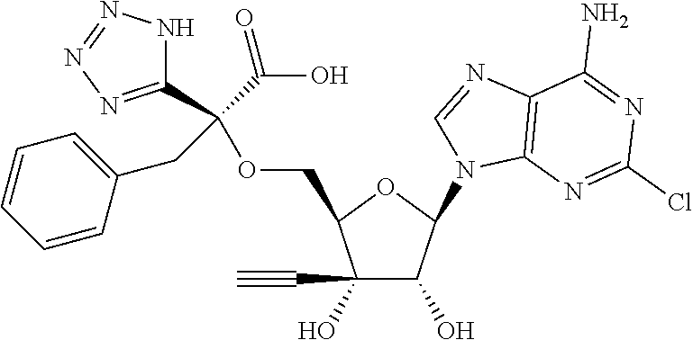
C1(O)(C#C)C(O)C(N2C3=C(N=C2)C(N)=NC(Cl)=N3)OC1COC(C1=NN=NN1)(C(=O)O)CC1=CC=CC=C1
